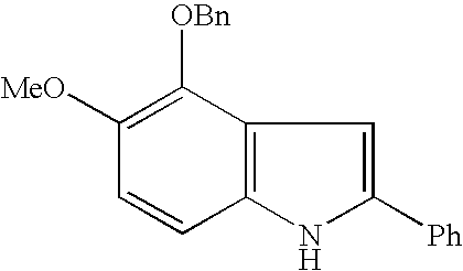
C1([MeO])=C([OBn])C2=C(C=C1)NC([Ph])=C2
